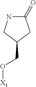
C1(=O)NCC(CO[X1])C1
